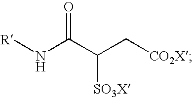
[R]NC(C(C[CO2X])[SO3X])=O
